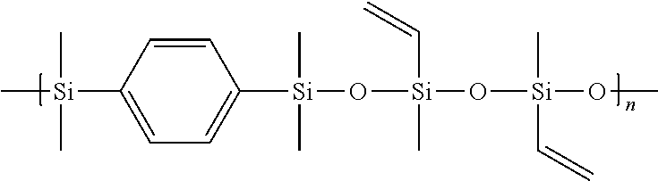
C1=CC([Si](C)(C)C)=CC=C1[Si](O[Si](O[Si](OC)(C)C=C)(C=C)C)(C)C
